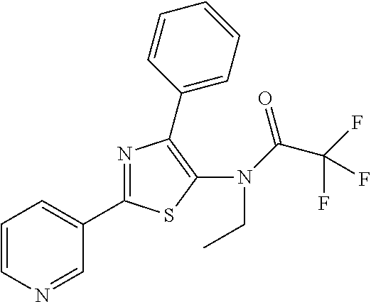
C1=CN=CC(C2=NC(C3=CC=CC=C3)=C(N(CC)C(C(F)(F)F)=O)S2)=C1
